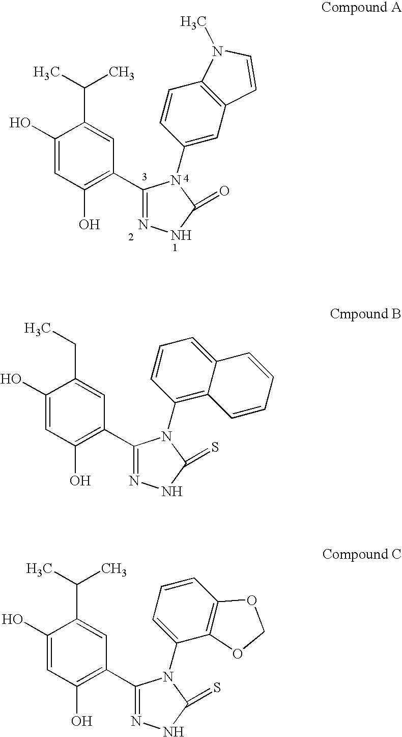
C1(O)=CC(O)=C(C2=NNC(=O)N2C2=CC3=C(C=C2)N(C)C=C3)C=C1C(C)C.C1(O)=CC(O)=C(C2=NNC(=S)N2C2=C3C(=CC=C2)C=CC=C3)C=C1CC.C1(O)=CC(O)=C(C2=NNC(=S)N2C2=CC=CC3=C2OCO3)C=C1C(C)C
